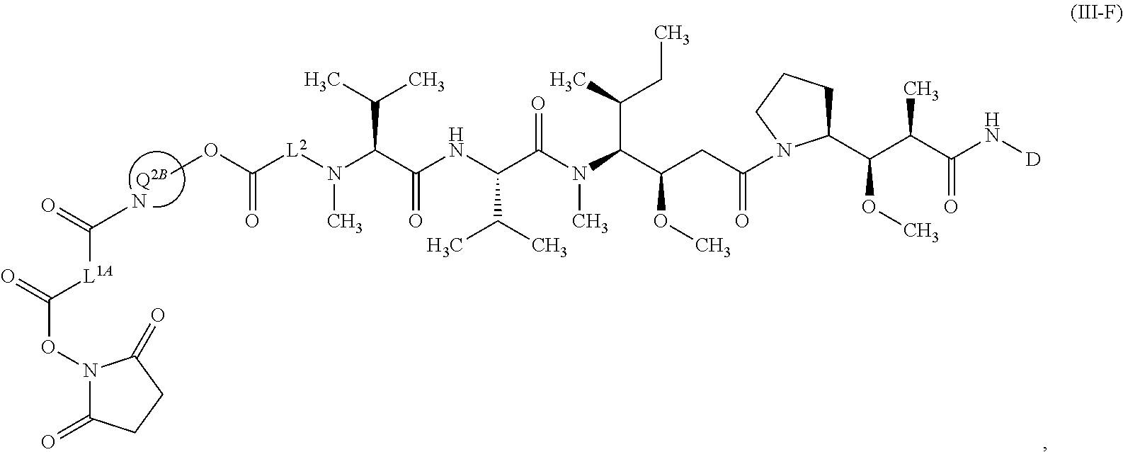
C(N)(=O)[L1A]C(=O)ON1C(=O)CCC1=O.[Q2B].C([L2]N(C(C(NC(C(N(C(C(CC(=O)N1C(C(C(C(N[D])=O)C)OC)CCC1)OC)C(C)CC)C)=O)C(C)C)=O)C(C)C)C)(=O)OC
